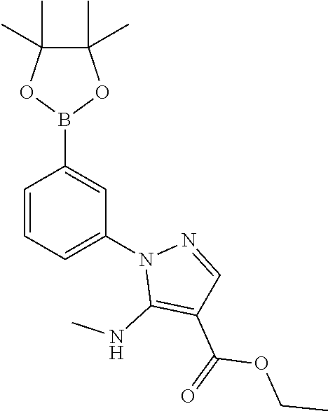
B1(C2=CC(N3C(NC)=C(C(=O)OCC)C=N3)=CC=C2)OC(C)(C)C(C)(C)O1
